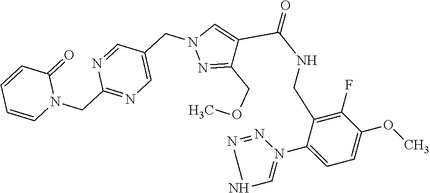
C1=NC(CN2C=CC=CC2=O)=NC=C1CN1N=C(COC)C(C(NCC2=C(F)C(OC)=CC=C2N2=CNN=N2)=O)=C1
